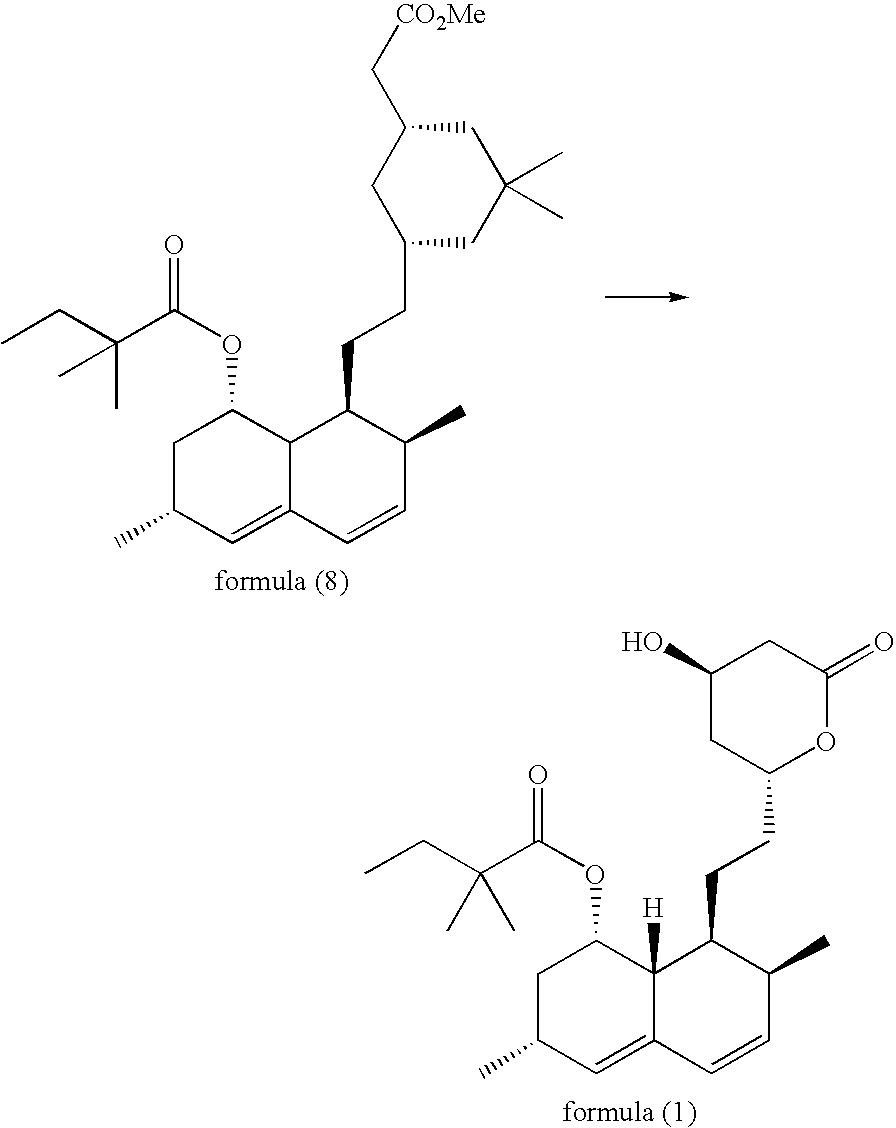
C1C(C)C=C2C(C1OC(=O)C(CC)(C)C)C(CCC1CC(C)(C)CC(C[CO2Me])C1)C(C)C=C2.C1C(C)C=C2C([H])(C1OC(=O)C(CC)(C)C)C(CCC1OC(=O)CC(O)C1)C(C)C=C2
